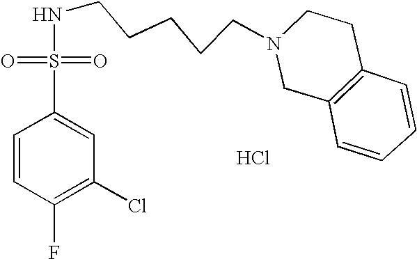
N(CCCCCN1CC2=C(CC1)C=CC=C2)S(C1=CC(Cl)=C(F)C=C1)(=O)=O.Cl
